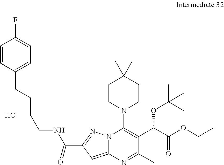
C(C1=NN2C(=C1)N=C(C)C(C(C(OCC)=O)OC(C)(C)C)=C2N1CCC(C)(C)CC1)(=O)NCC(CCC1=CC=C(F)C=C1)O
